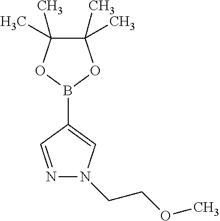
B1(C2=CN(CCOC)N=C2)OC(C)(C)C(C)(C)O1
